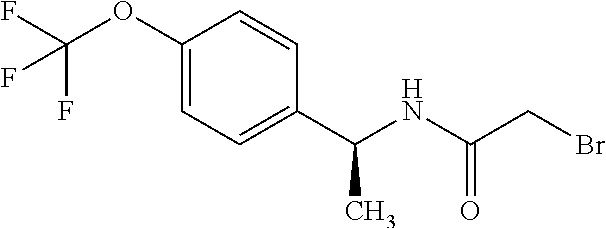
C1(OC(F)(F)F)=CC=C(C(NC(CBr)=O)C)C=C1
